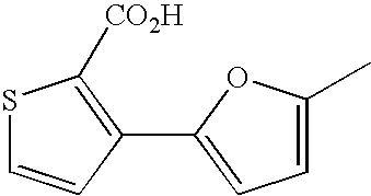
S1C=CC(C2=CC=C(C)O2)=C1[CO2H]
